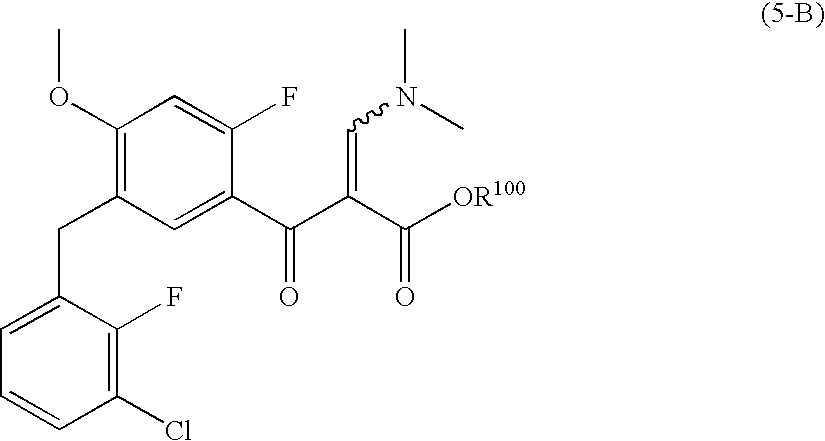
C1(OC)=C(CC2=CC=CC(Cl)=C2F)C=C(C(C(C([OR100])=O)=CN(C)C)=O)C(F)=C1
